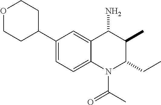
C1(C2CCOCC2)=CC=C2C(=C1)C(N)C(C)C(CC)N2C(C)=O
